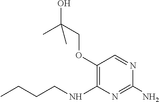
O(C1=C(NCCCC)N=C(N)N=C1)CC(O)(C)C
